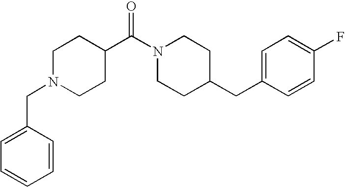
C1N(CC2=CC=CC=C2)CCC(C(N2CCC(CC3=CC=C(F)C=C3)CC2)=O)C1
